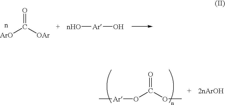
O=C([OAr])[ArO].[nHO][Ar]O.C[Ar]OC(OC)=O
